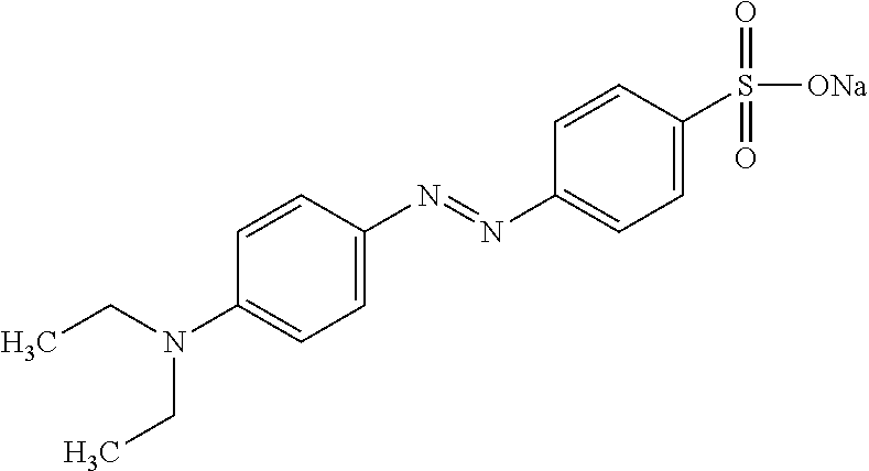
C1(N(CC)CC)=CC=C(N=NC2=CC=C(S([ONa])(=O)=O)C=C2)C=C1
